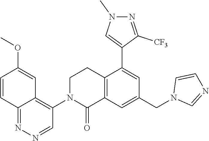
N1=C2C=CC(OC)=CC2=C(N2C(=O)C3=C(CC2)C(C2=CN(C)N=C2[CF3])=CC(CN2C=NC=C2)=C3)C=N1
